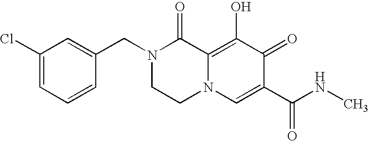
C1(Cl)=CC=CC(CN2CCN3C(=C(O)C(=O)C(C(=O)NC)=C3)C2=O)=C1
